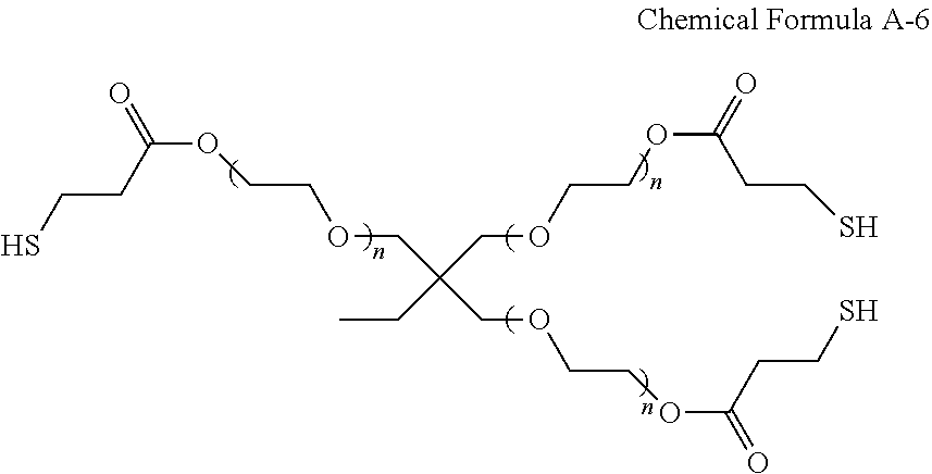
SCCC(OCCOCC(COCCOC(CCS)=O)(CC)COCCOC(CCS)=O)=O
